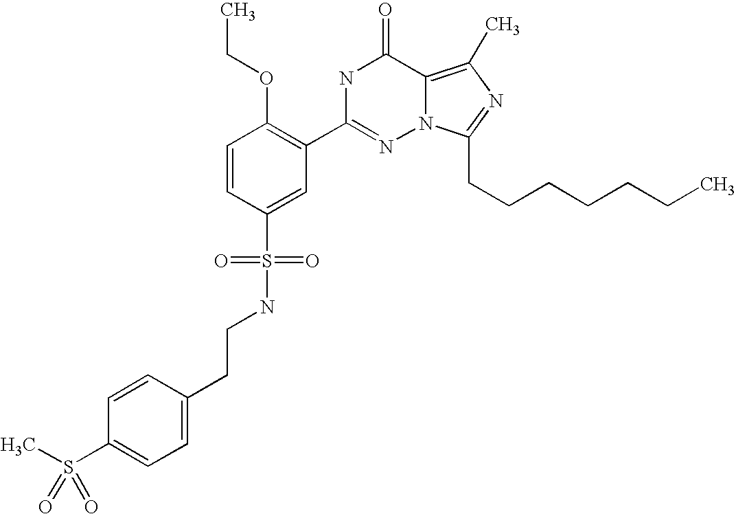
C1=CC(S(NCCC2=CC=C(S(C)(=O)=O)C=C2)(=O)=O)=CC(C2=NN3C(=C(C)N=C3CCCCCCC)C(=O)N2)=C1OCC
